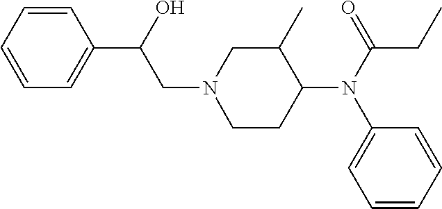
C1=CC=CC(C(CN2CC(C)C(N(C(=O)CC)C3=CC=CC=C3)CC2)O)=C1
